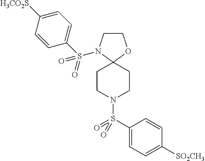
C1CN(S(C2=CC=C([H3CO2S])C=C2)(=O)=O)C2(O1)CCN(S(C1=CC=C([SO2CH3])C=C1)(=O)=O)CC2
